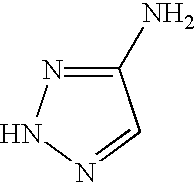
C1(N)=NNN=C1
